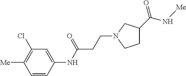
C1(Cl)=C([Me])C=CC(NC(CCN2CCC(C(N[Me])=O)C2)=O)=C1
